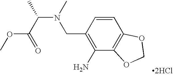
C1=CC(CN(C(C(OC)=O)C)C)=C(N)C2=C1OCO2.[2HCl]
